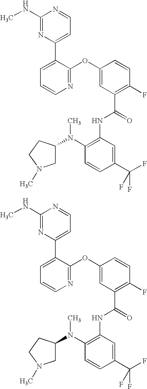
N1=C(OC2=CC(C(=O)NC3=C(N(C4CN(C)CC4)C)C=CC(C(F)(F)F)=C3)=C(F)C=C2)C(C2=CC=NC(NC)=N2)=CC=C1.N1=C(OC2=CC(C(=O)NC3=C(N(C4CN(C)CC4)C)C=CC(C(F)(F)F)=C3)=C(F)C=C2)C(C2=CC=NC(NC)=N2)=CC=C1
